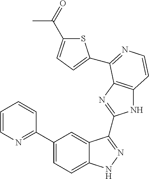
C1(C2=NC=CC=C2)=CC=C2C(=C1)C(C1=NC3=C(N1)C=CN=C3C1=CC=C(C(=O)C)S1)=NN2
